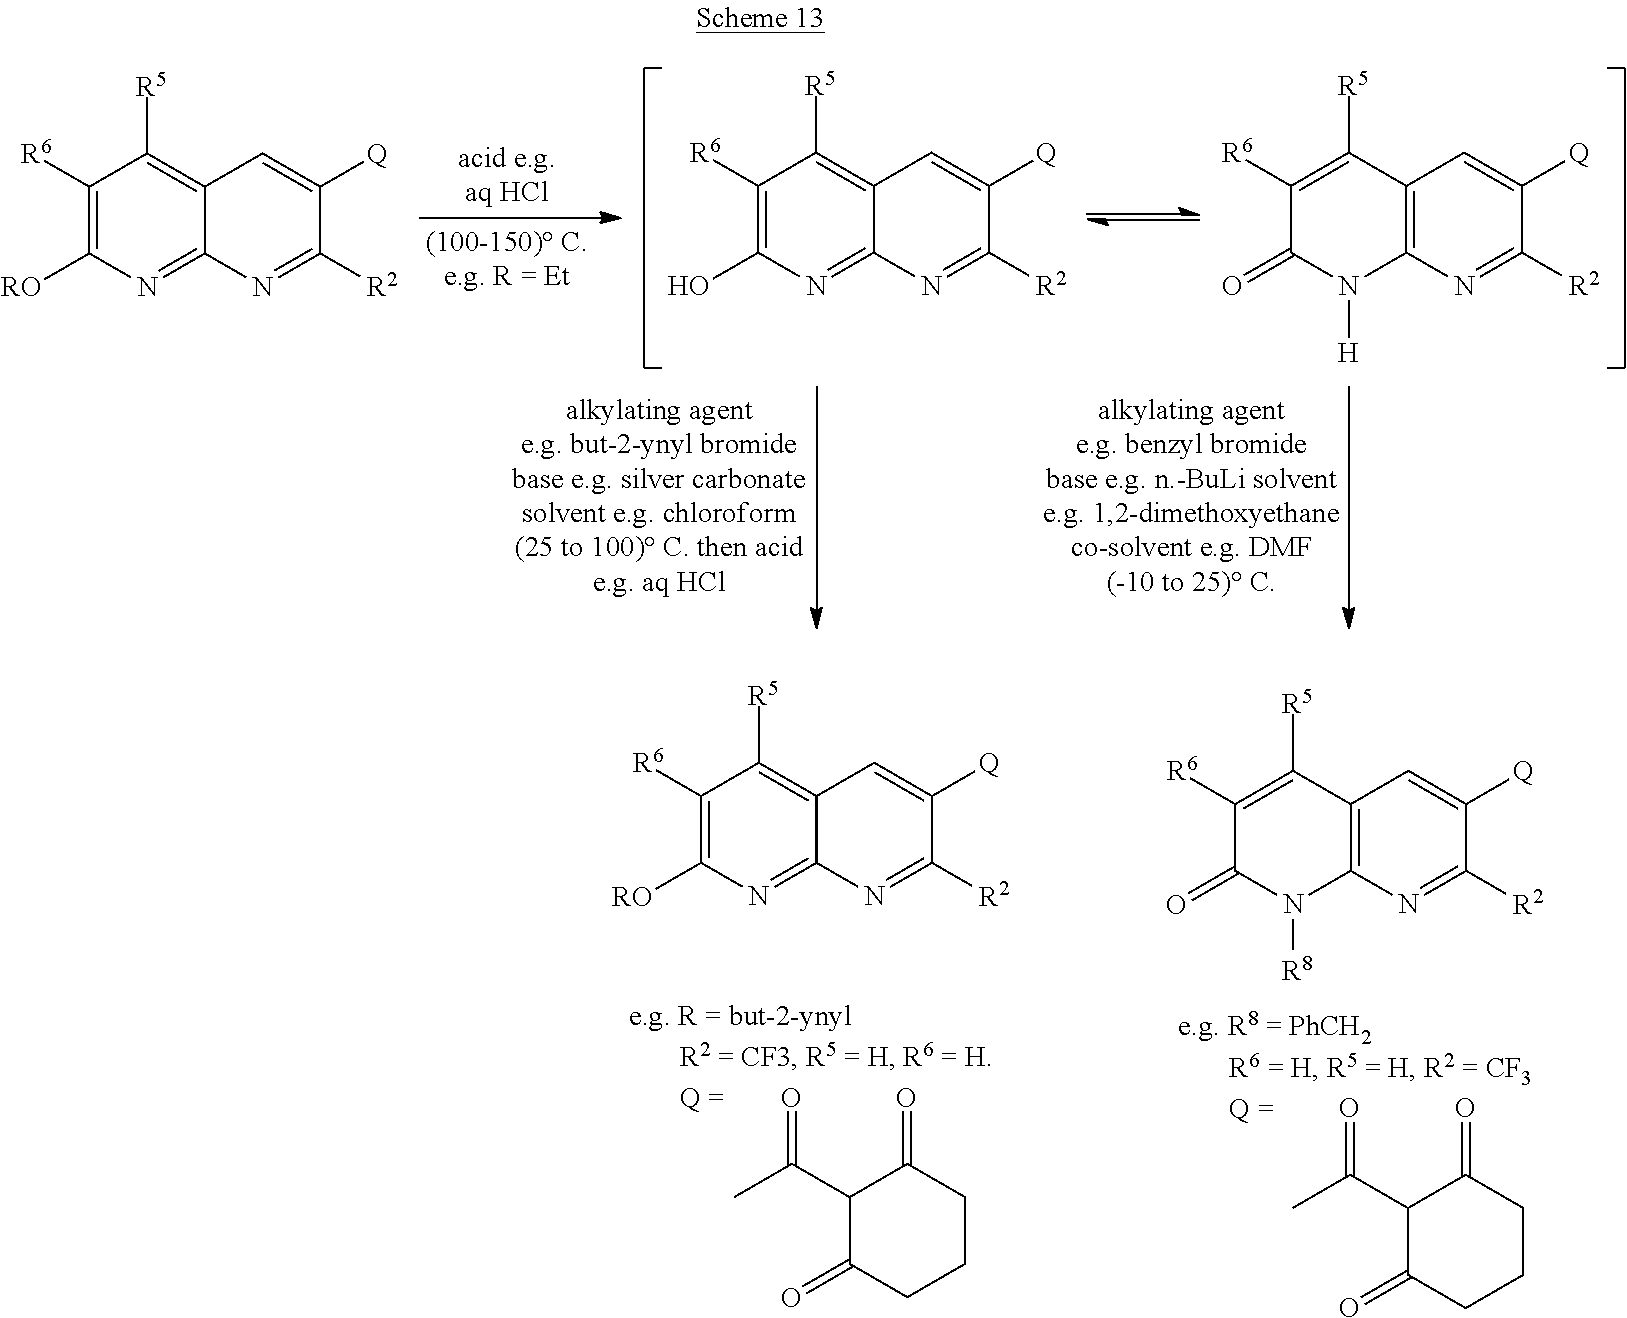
C1([R6])=C([RO])N=C2C(=C1[R5])C=C([Q])C([R2])=N2.C1([R6])=C(O)N=C2C(=C1[R5])C=C([Q])C([R2])=N2.C1([R6])=C([R5])C2=C(N([H])C1=O)N=C([R2])C([Q])=C2.C1(C(C)=O)C(=O)CCCC1=O.C1(C(C)=O)C(=O)CCCC1=O.C1([R6])=C([R5])C2=C(N([R8])C1=O)N=C([R2])C([Q])=C2.C1([R6])=C([RO])N=C2C(=C1[R5])C=C([Q])C([R2])=N2
